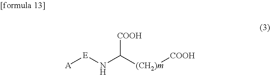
[A][E]NC([(CH2)m][COOH])[COOH]
